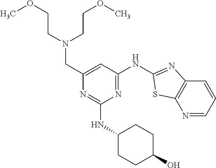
N1=CC=CC2=C1SC(NC1=NC(NC3CCC(O)CC3)=NC(CN(CCOC)CCOC)=C1)=N2
